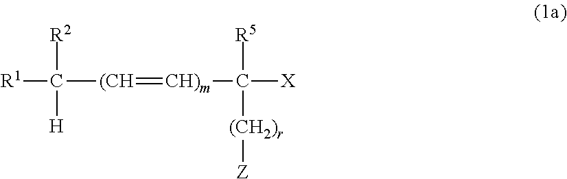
[R1]C([(CH]=[CH)m]C([X])([R5])[(CH2)r][Z])([R2])[H]
